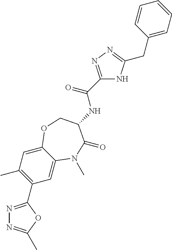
C1=C2C(=CC(C)=C1C1=NN=C(C)O1)OCC(NC(C1=NN=C(CC3=CC=CC=C3)N1)=O)C(=O)N2C
